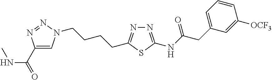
C1(C(NC)=O)=CN(CCCCC2=NN=C(NC(CC3=CC=CC([OCF3])=C3)=O)S2)N=N1
